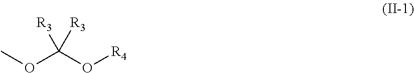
COC(O[R4])([R3])[R3]
